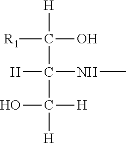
[R1]C([H])(O)C(NC)([H])C([H])(O)[H]
